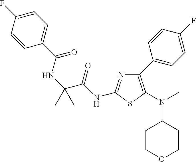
C1(C2=C(N(C)C3CCOCC3)SC(NC(C(NC(C3=CC=C(F)C=C3)=O)(C)C)=O)=N2)=CC=C(F)C=C1
